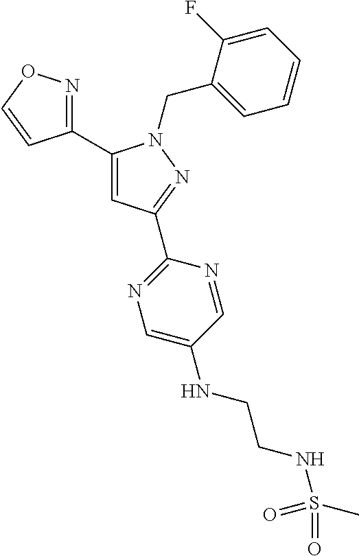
C1(C2=CC(C3=NC=C(NCCNS(C)(=O)=O)C=N3)=NN2CC2=CC=CC=C2F)=NOC=C1
